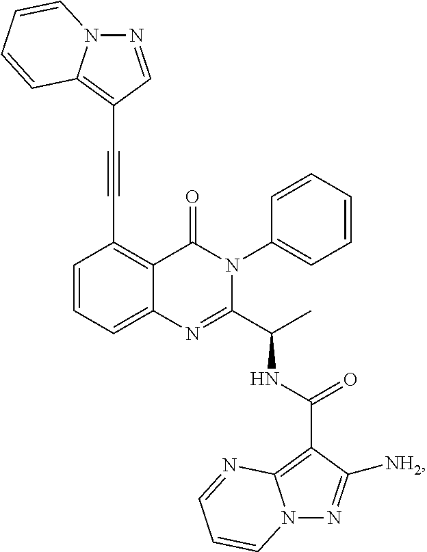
C1(C#CC2=C3N(N=C2)C=CC=C3)=C2C(=CC=C1)N=C(C(C)NC(C1=C3N(N=C1[NH2])C=CC=N3)=O)N(C1=CC=CC=C1)C2=O
